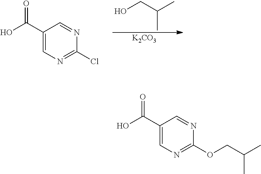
C(C(C)C)O.[K2CO3].C1(C(O)=O)=CN=C(Cl)N=C1.C1(C(O)=O)=CN=C(OCC(C)C)N=C1
